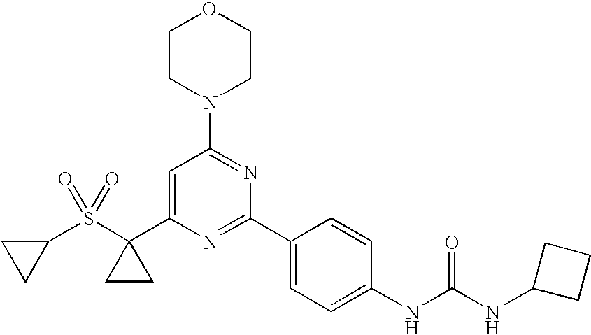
C1CC1S(C1(C2=CC(N3CCOCC3)=NC(C3=CC=C(NC(=O)NC4CCC4)C=C3)=N2)CC1)(=O)=O
